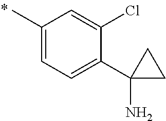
CC1=CC=C(C2(N)CC2)C(Cl)=C1
